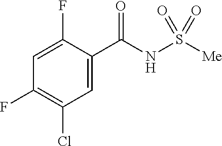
C1=C(F)C(C(NS([Me])(=O)=O)=O)=CC(Cl)=C1F
